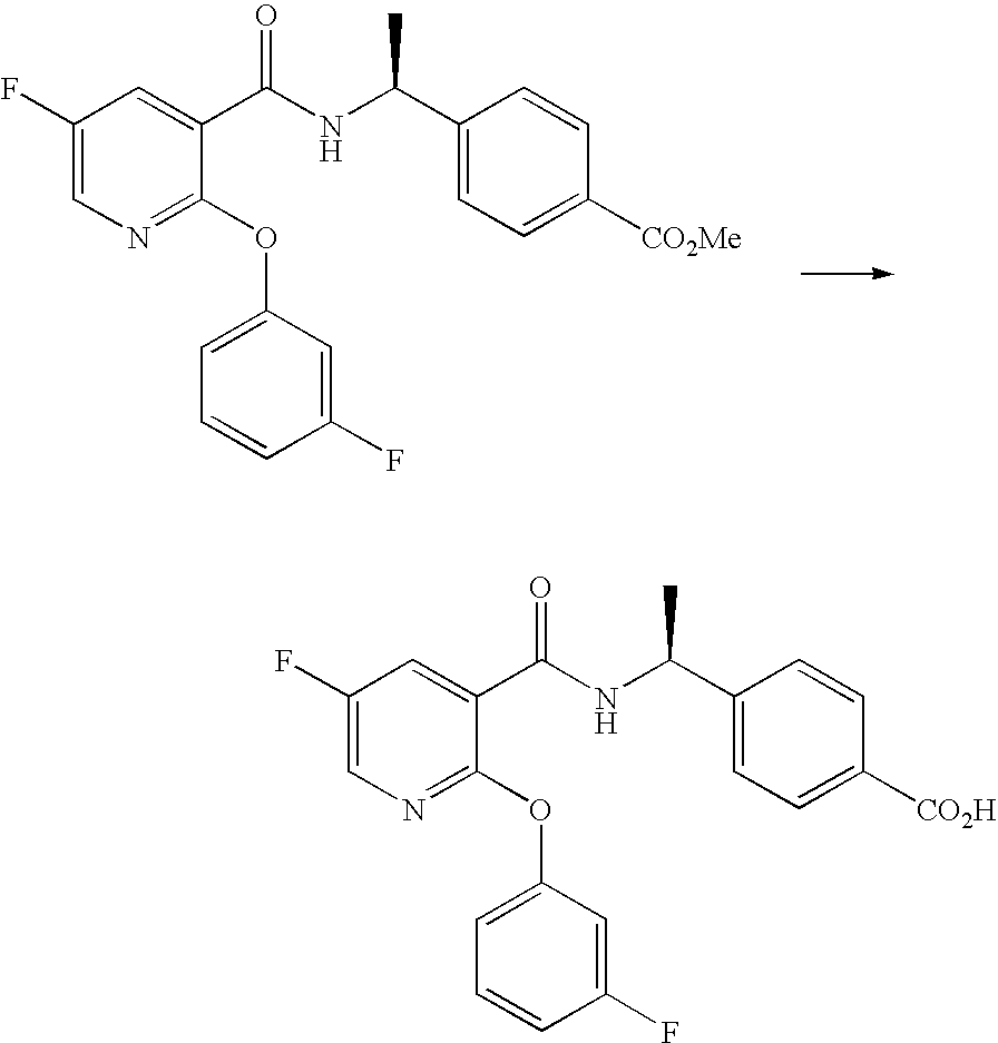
C1(F)=CN=C(OC2=CC=CC(F)=C2)C(C(NC(C2=CC=C([CO2Me])C=C2)C)=O)=C1.C1(F)=CN=C(OC2=CC=CC(F)=C2)C(C(NC(C2=CC=C([CO2H])C=C2)C)=O)=C1
